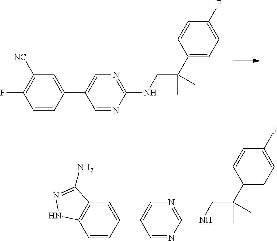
C1=NC(NCC(C2=CC=C(F)C=C2)(C)C)=NC=C1C1=CC([NC])=C(F)C=C1.C1=NC(NCC(C2=CC=C(F)C=C2)(C)C)=NC=C1C1=CC2=C(C=C1)NN=C2N
